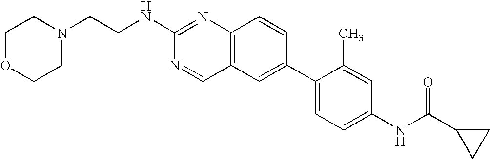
C12=C(C=C(C3=CC=C(NC(C4CC4)=O)C=C3C)C=C1)C=NC(NCCN1CCOCC1)=N2
